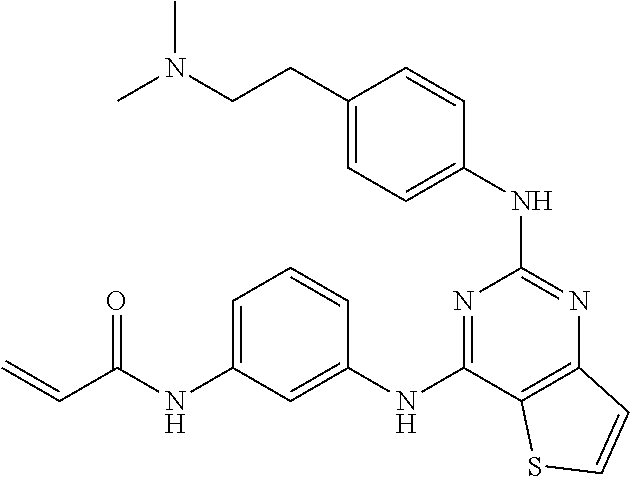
C1=C(CCN(C)C)C=CC(NC2=NC3=C(C(NC4=CC(NC(C=C)=O)=CC=C4)=N2)SC=C3)=C1
